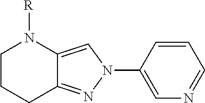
C1CCC2=NN(C3=CN=CC=C3)C=C2N1[R]
